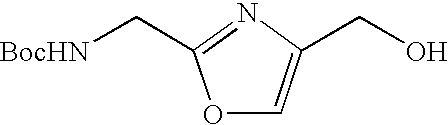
O1C=C(CO)N=C1C[BocHN]
